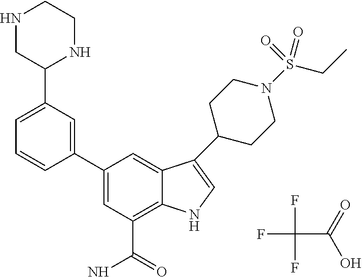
FC(C(=O)O)(F)F.C1(C2=CC(C(=O)N)=C3C(=C2)C(C2CCN(S(CC)(=O)=O)CC2)=CN3)=CC(C2NCCNC2)=CC=C1
